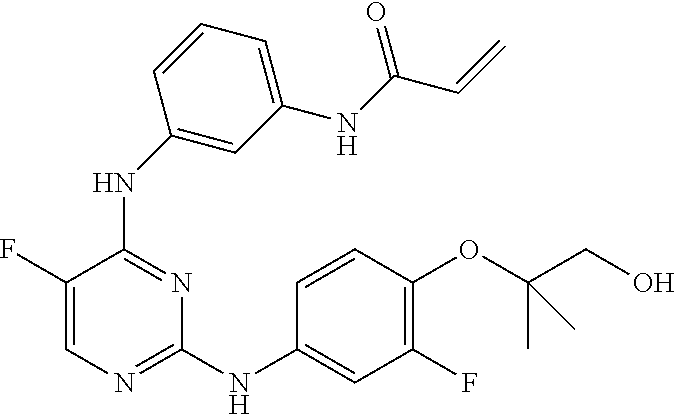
C1=C(F)C(NC2=CC(NC(C=C)=O)=CC=C2)=NC(NC2=CC(F)=C(OC(CO)(C)C)C=C2)=N1
